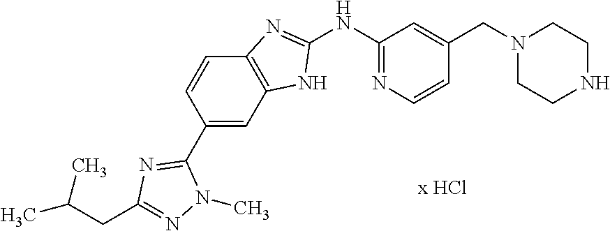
C1(NC2=NC=CC(CN3CCNCC3)=C2)=NC2=C(N1)C=C(C1=NC(CC(C)C)=NN1C)C=C2
